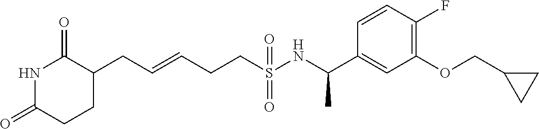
C(C=CCCS(NC(C1=CC(OCC2CC2)=C(F)C=C1)C)(=O)=O)C1CCC(=O)NC1=O
